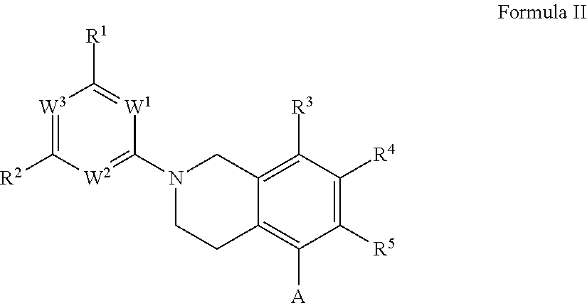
C1(N2CCC3=C([A])C([R5])=C([R4])C([R3])=C3C2)=[W2]C([R2])=[W3]C([R1])=[W1]1
